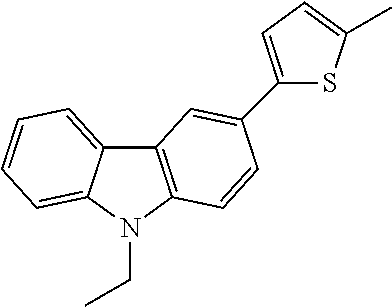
C12=CC=CC=C1N(CC)C1=C2C=C(C2=CC=C(C)S2)C=C1
